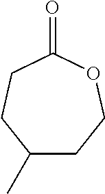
C1(=O)CCC(C)CCO1
